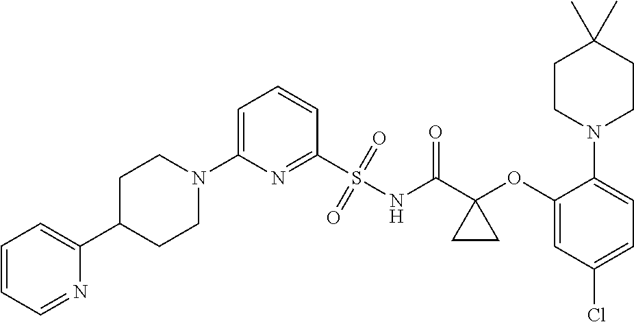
C1(S(NC(C2(OC3=CC(Cl)=CC=C3N3CCC(C)(C)CC3)CC2)=O)(=O)=O)=NC(N2CCC(C3=CC=CC=N3)CC2)=CC=C1
